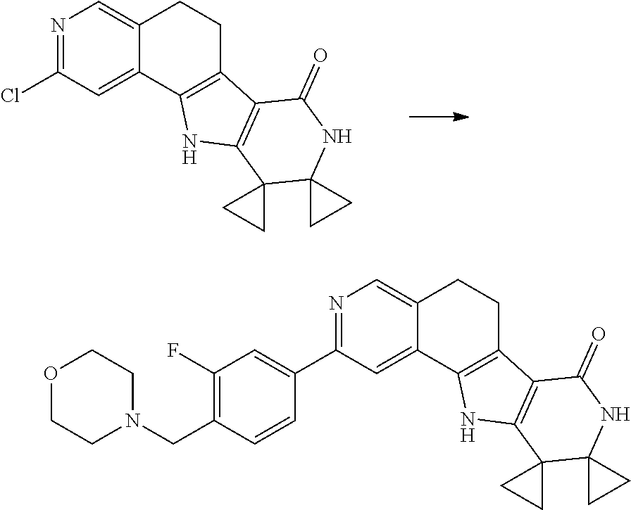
N1=C(Cl)C=C2C(=C1)CCC1=C2NC2=C1C(=O)NC1(C23CC3)CC1.N1=C(C2=CC(F)=C(CN3CCOCC3)C=C2)C=C2C(=C1)CCC1=C2NC2=C1C(=O)NC1(C23CC3)CC1
